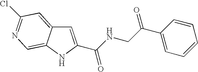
C(C1=CC2=CC(Cl)=NC=C2N1)(NCC(C1=CC=CC=C1)=O)=O
